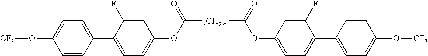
[(CH2)n](C(OC1=CC=C(C2=CC=C(O[CF3])C=C2)C(F)=C1)=O)C(OC1=CC=C(C2=CC=C(O[CF3])C=C2)C(F)=C1)=O
